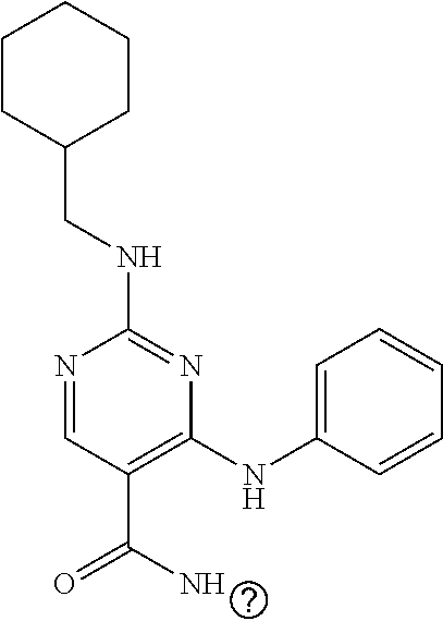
C1(NCC2CCCCC2)=NC(NC2=CC=CC=C2)=C(C(=O)N)C=N1
